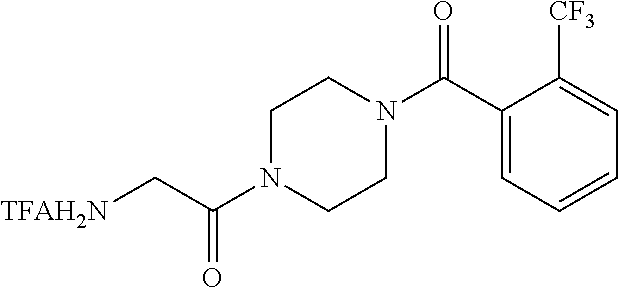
[TFAH2N]CC(N1CCN(C(C2=CC=CC=C2[CF3])=O)CC1)=O
